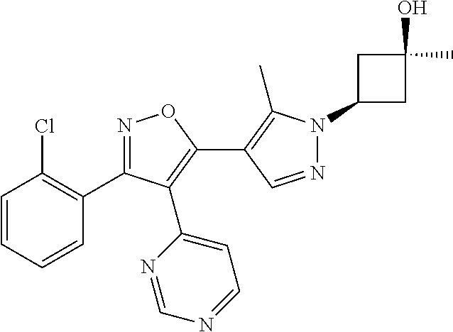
N1=CC(C2=C(C3=CC=NC=N3)C(C3=C(Cl)C=CC=C3)=NO2)=C(C)N1C1CC(O)(C)C1
